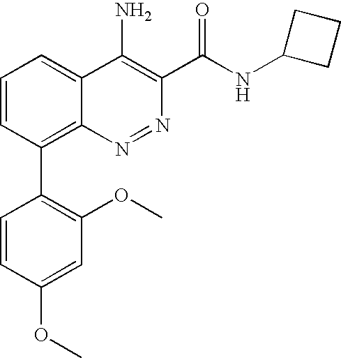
C1=CC(OC)=CC(OC)=C1C1=C2C(=CC=C1)C(N)=C(C(NC1CCC1)=O)N=N2
